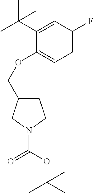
C1C(COC2=CC=C(F)C=C2C(C)(C)C)CN(C(=O)OC(C)(C)C)C1
